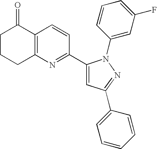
C1CCC2=C(C1=O)C=CC(C1=CC(C3=CC=CC=C3)=NN1C1=CC(F)=CC=C1)=N2
